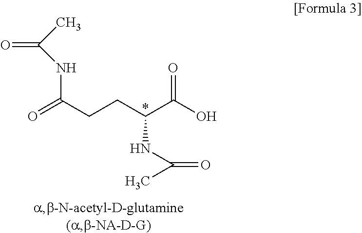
O=C(C)NC(CCC(C(O)=O)NC(=O)C)=O
